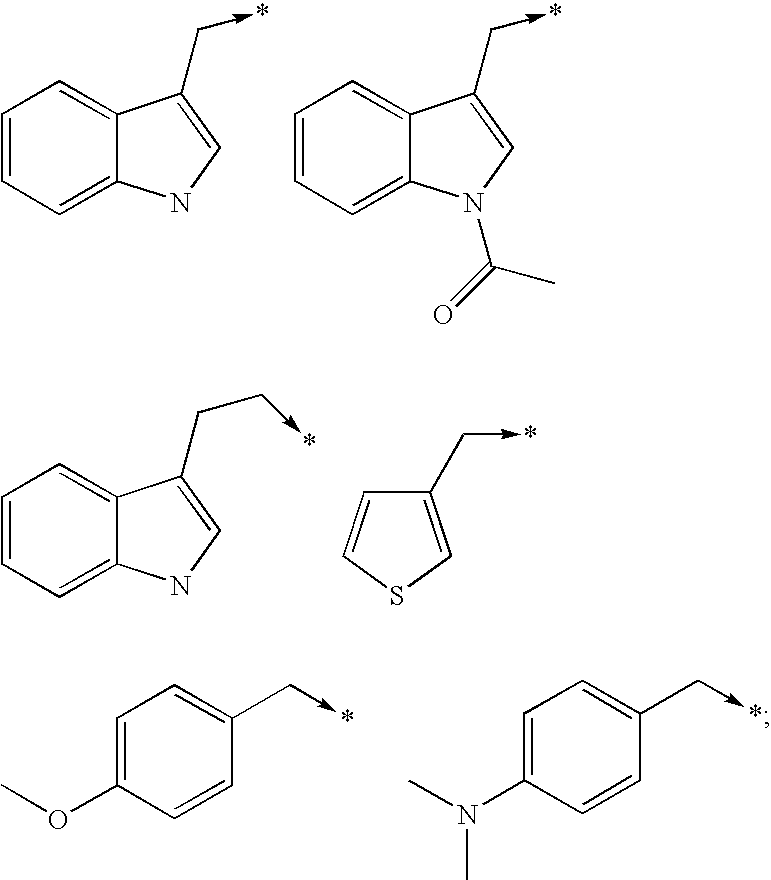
C1=CC=C2C(=C1)C(C->*)=CN2.C1=CC=C2C(=C1)C(C->*)=CN2C(C)=O.C1=CC=C2C(=C1)C(CC->*)=CN2.C1(C->*)=CSC=C1.COC1=CC=C(C->*)C=C1.CN(C1=CC=C(C->*)C=C1)C
